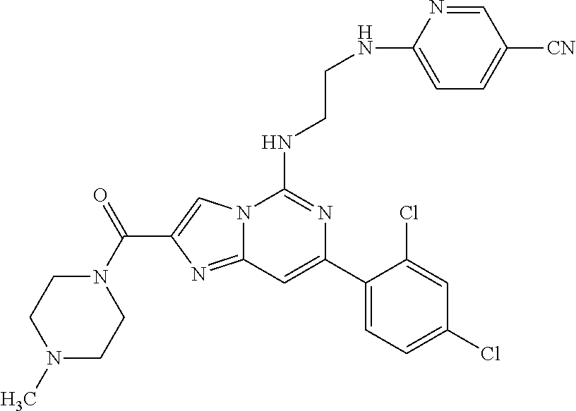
C12=NC(C(=O)N3CCN(C)CC3)=CN1C(NCCNC1=CC=C([CN])C=N1)=NC(C1=CC=C(Cl)C=C1Cl)=C2
